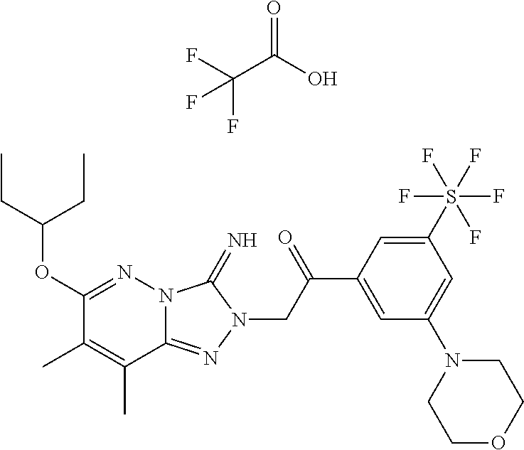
C1(OC(CC)CC)=NN2C(=NN(CC(C3=CC(N4CCOCC4)=CC(S(F)(F)(F)(F)F)=C3)=O)C2=N)C(C)=C1C.C(C(O)=O)(F)(F)F
